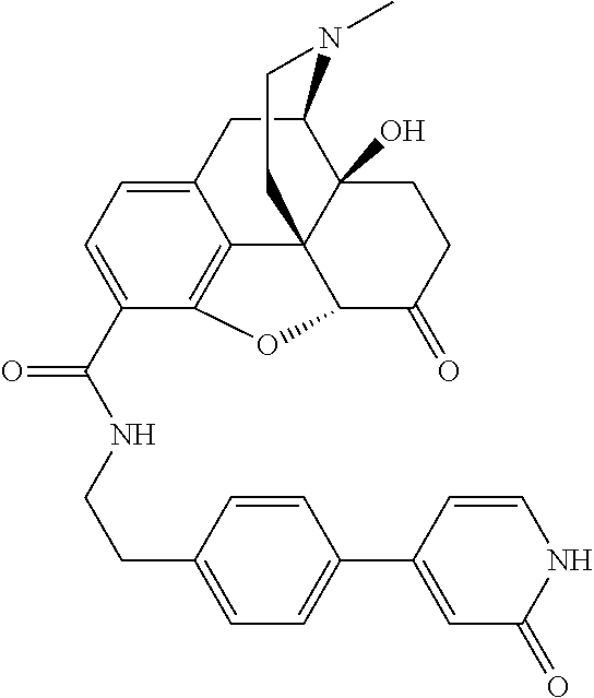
N(C(=O)C1=CC=C2C3=C1OC1C34C(O)(C(C2)N(C)CC4)CCC1=O)CCC1=CC=C(C2=CC(=O)NC=C2)C=C1
